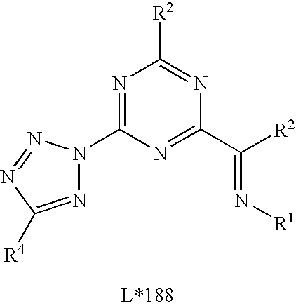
N1=C(N2N=C([R4])N=N2)N=C(C([R2])=N[R1])N=C1[R2]
